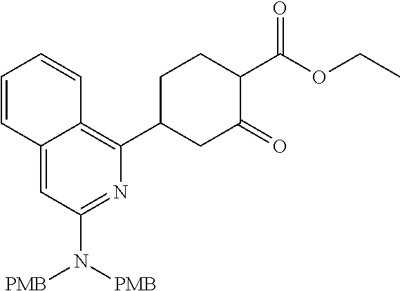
C12=CC(N([PMB])[PMB])=NC(C3CC(=O)C(C(OCC)=O)CC3)=C1C=CC=C2
